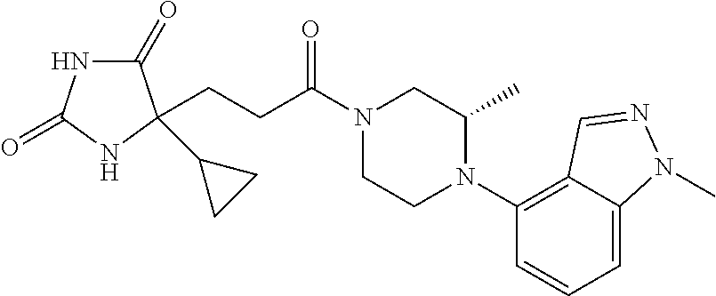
C1(=O)NC(=O)NC1(C1CC1)CCC(N1CCN(C2=C3C(=CC=C2)N(C)N=C3)C(C)C1)=O
